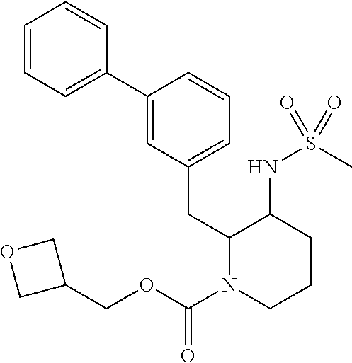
C1=CC=C(C2=CC(CC3N(C(=O)OCC4COC4)CCCC3NS(C)(=O)=O)=CC=C2)C=C1
